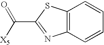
C12=C(C=CC=C1)N=C(C([X5])=O)S2
